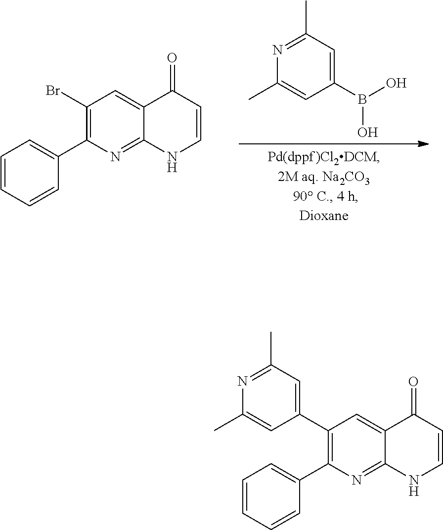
C1(Br)=C(C2=CC=CC=C2)N=C2C(=C1)C(=O)C=CN2.C1(C)=NC(C)=CC(B(O)O)=C1.C1(C2=CC(C)=NC(C)=C2)=C(C2=CC=CC=C2)N=C2C(=C1)C(=O)C=CN2
